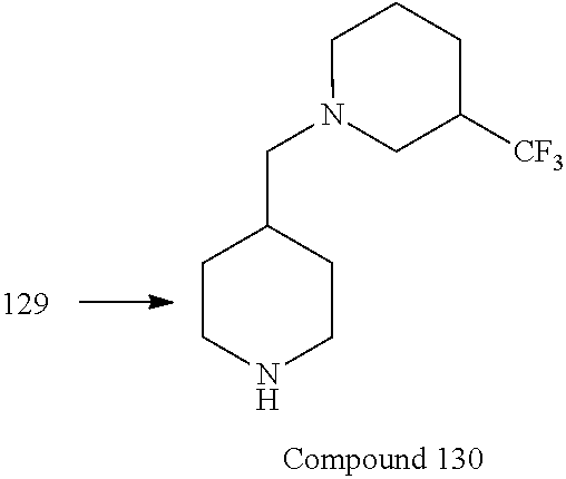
C1CNCCC1CN1CC([CF3])CCC1
